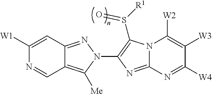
C1([W1])=CC2=NN(C3=C(S([R1])=O)N4C(=N3)N=C([W4])C([W3])=C4[W2])C([Me])=C2C=N1
